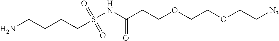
NCCCCS(=O)(=O)NC(CCOCCOCC[N3])=O
